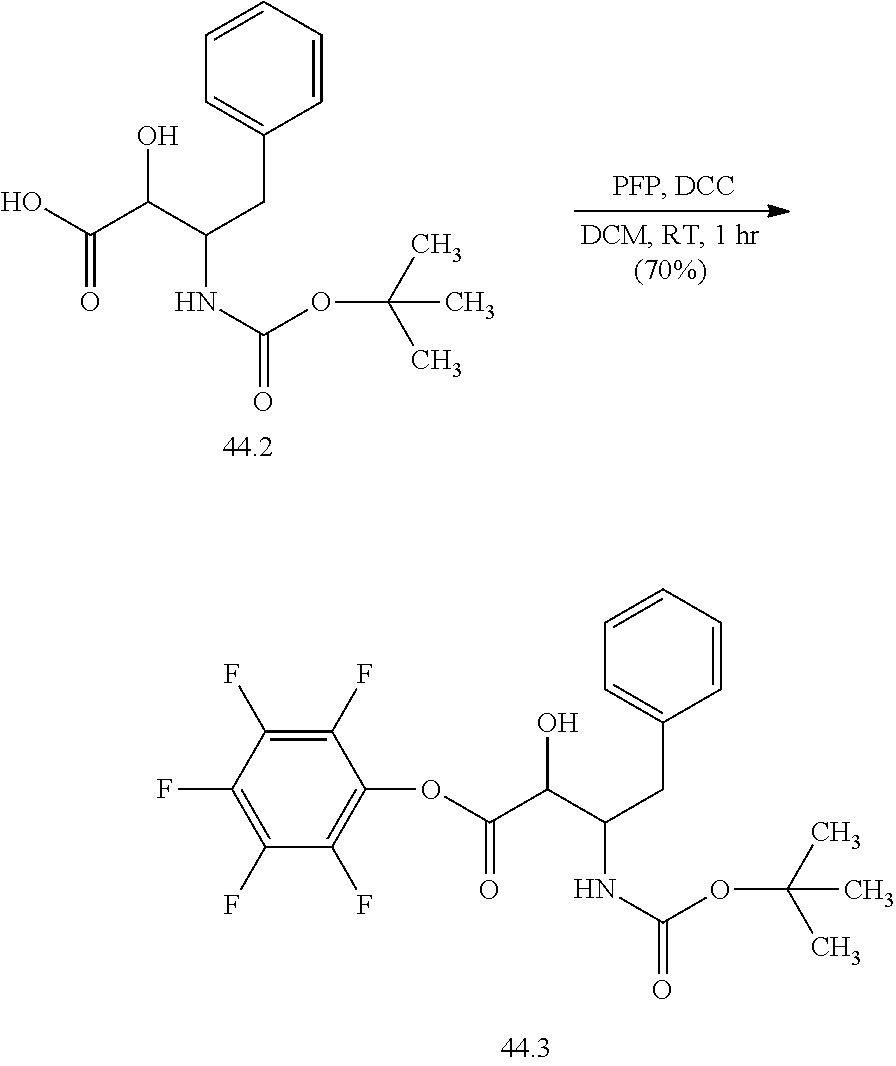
C1=CC=CC=C1CC(NC(=O)OC(C)(C)C)C(C(O)=O)O.C1=CC=CC=C1CC(NC(=O)OC(C)(C)C)C(C(OC1=C(F)C(F)=C(F)C(F)=C1F)=O)O
